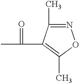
N1=C(C)C(C(C)=O)=C(C)O1
